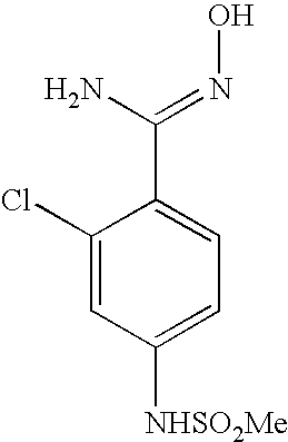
C1(Cl)=CC([NHSO2Me])=CC=C1C(N)=NO
